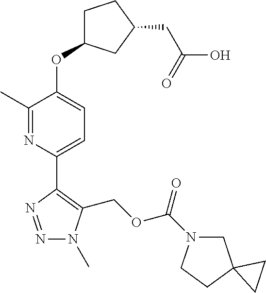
N1=NC(C2=CC=C(OC3CCC(CC(O)=O)C3)C(C)=N2)=C(COC(=O)N2CC3(CC2)CC3)N1C
